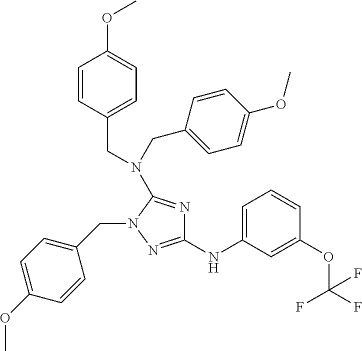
C1=C(NC2=NN(CC3=CC=C(OC)C=C3)C(N(CC3=CC=C(OC)C=C3)CC3=CC=C(OC)C=C3)=N2)C=C(OC(F)(F)F)C=C1
